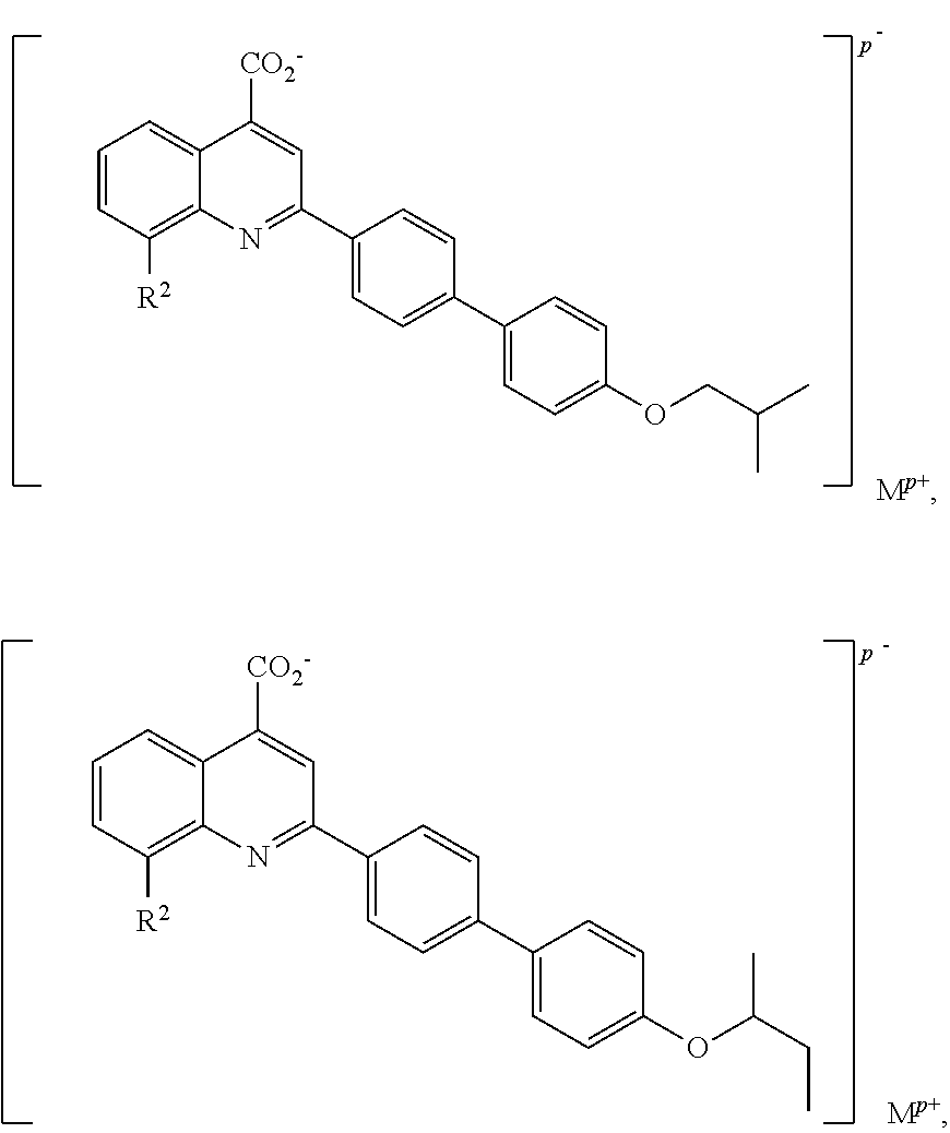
C1=CC([R2])=C2C(=C1)C([CO2-])=CC(C1=CC=C(C3=CC=C(OCC(C)C)C=C3)C=C1)=N2.C1=CC([R2])=C2C(=C1)C([CO2-])=CC(C1=CC=C(C3=CC=C(OC(CC)C)C=C3)C=C1)=N2
